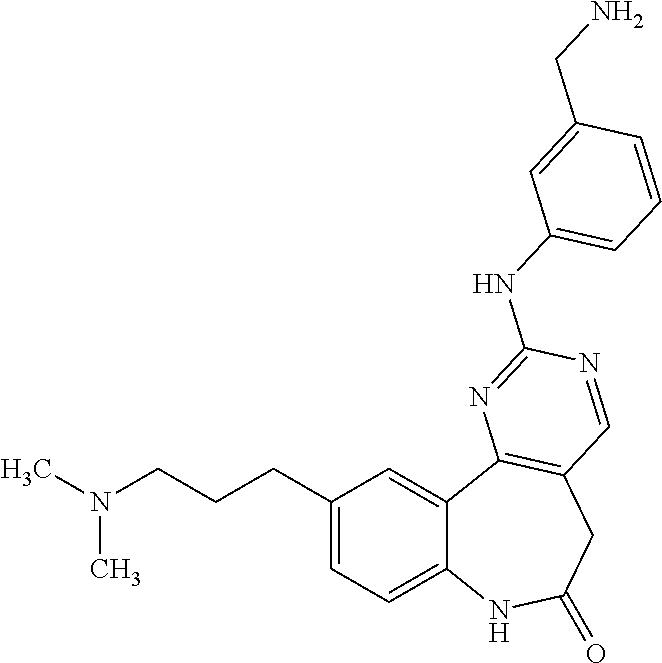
C1(CCCN(C)C)=CC=C2C(=C1)C1=C(CC(=O)N2)C=NC(NC2=CC=CC(CN)=C2)=N1
